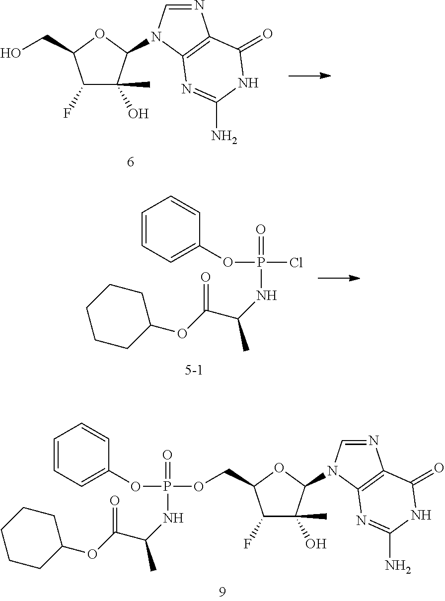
OCC1C(F)C(O)(C)C(N2C=NC3=C2N=C(N)NC3=O)O1.C1=CC=C(OP(Cl)(=O)NC(C)C(OC2CCCCC2)=O)C=C1.C1=CC=CC(OP(OCC2C(F)C(O)(C)C(N3C=NC4=C3N=C(N)NC4=O)O2)(=O)NC(C)C(OC2CCCCC2)=O)=C1
